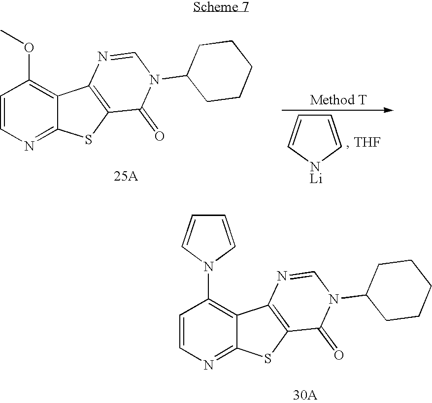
C1=CN=C2C(=C1N1C=CC=C1)C1=C(S2)C(=O)N(C2CCCCC2)C=N1.C1=CN=C2C(=C1OC)C1=C(S2)C(=O)N(C2CCCCC2)C=N1.C1=C[NLi]C=C1
